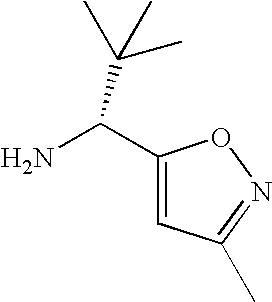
C1(C(N)C(C)(C)C)=CC(C)=NO1
